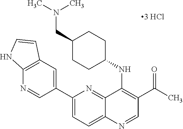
C1(C2=CC3=C(N=C2)NC=C3)=CC=C2C(=N1)C(NC1CCC(CN(C)C)CC1)=C(C(=O)C)C=N2
